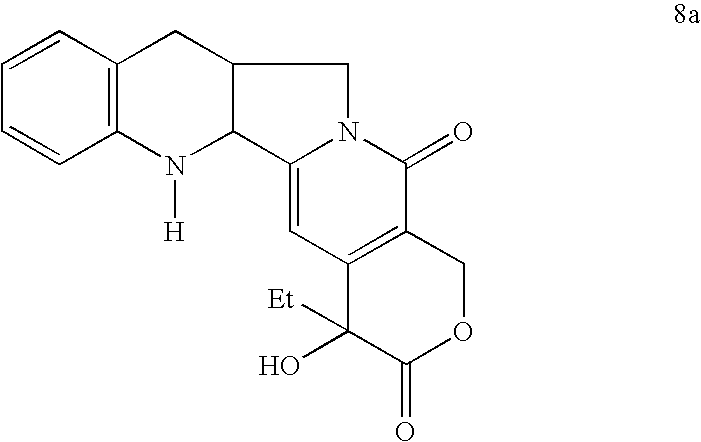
C1=CC2=C(C=C1)N([H])C1C(C2)CN2C1=CC1=C(C2=O)COC(=O)C1([Et])O
